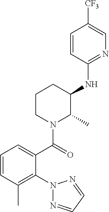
C1=CC(NC2CCCN(C(=O)C3=CC=CC(C)=C3N3N=CC=N3)C2C)=NC=C1[CF3]
